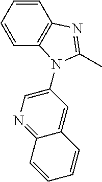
C1=CC=CC2=C1N=C(C)N2C1=CN=C2C(=C1)C=CC=C2
